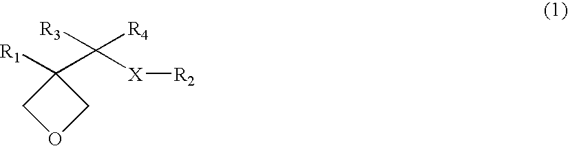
O1CC([R1])(C([X][R2])([R3])[R4])C1
